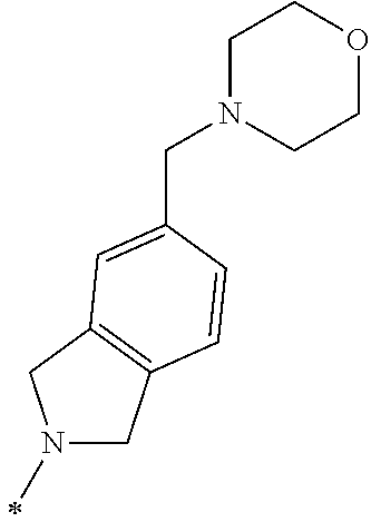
N1(C)CC2=C(C1)C=C(CN1CCOCC1)C=C2
